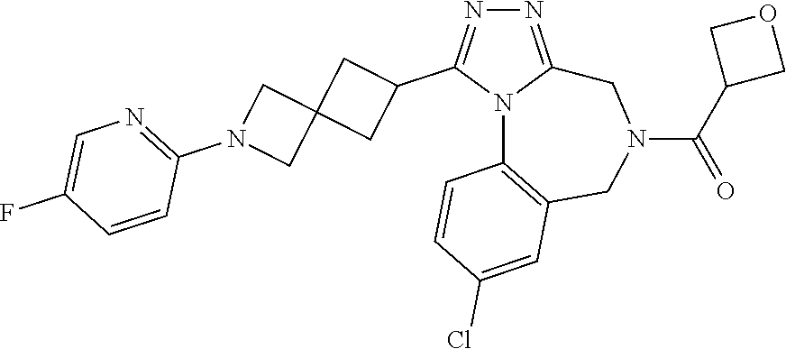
N1=C2N(C(C3CC4(C3)CN(C3=NC=C(F)C=C3)C4)=N1)C1=C(CN(C(=O)C3COC3)C2)C=C(Cl)C=C1
